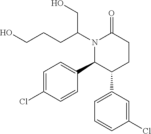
N1(C(CCCO)CO)C(C2=CC=C(Cl)C=C2)C(C2=CC=CC(Cl)=C2)CCC1=O
